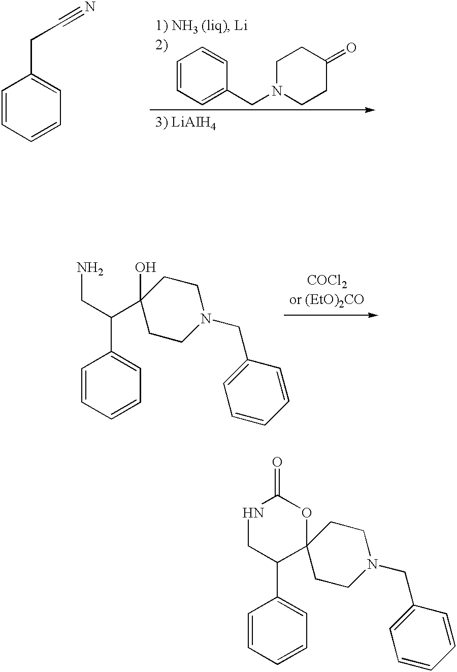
C1=CC=CC=C1CC#N.C1=CC=C(CN2CCC(=O)CC2)C=C1.C1=CC=CC=C1C(CN)C1(O)CCN(CC2=CC=CC=C2)CC1.C1=CC=CC=C1C1CNC(=O)OC12CCN(CC1=CC=CC=C1)CC2
